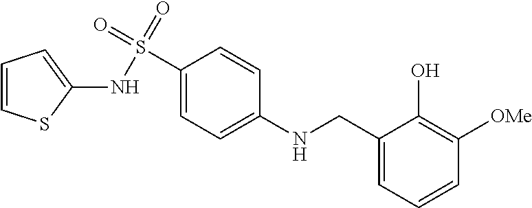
C1(CNC2=CC=C(S(NC3=CC=CS3)(=O)=O)C=C2)=CC=CC([OMe])=C1O
